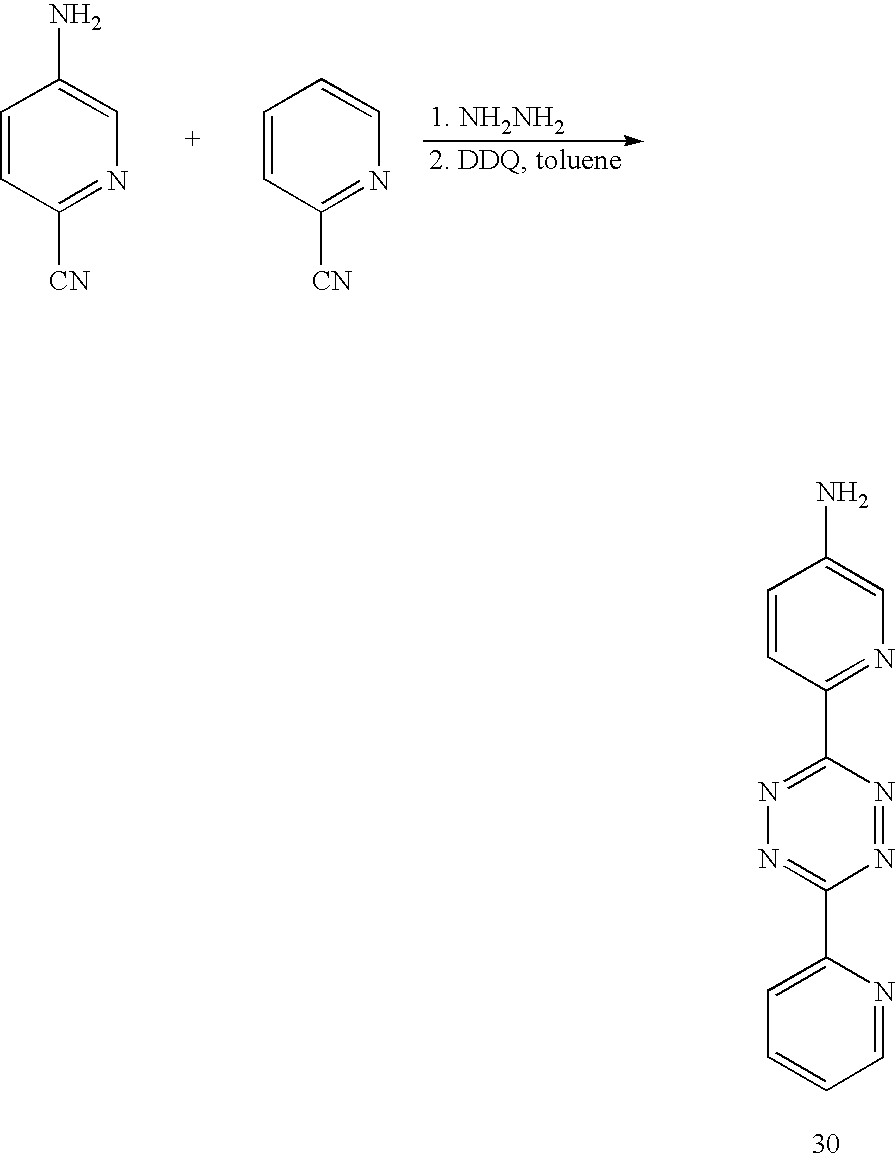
N1=C(C2=NC=C(N)C=C2)N=NC(C2=CC=CC=N2)=N1.C1=CC([CN])=NC=C1N.C1=CC([CN])=NC=C1
